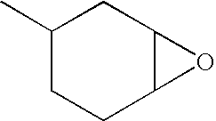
C1(C)CCC2C(C1)O2
